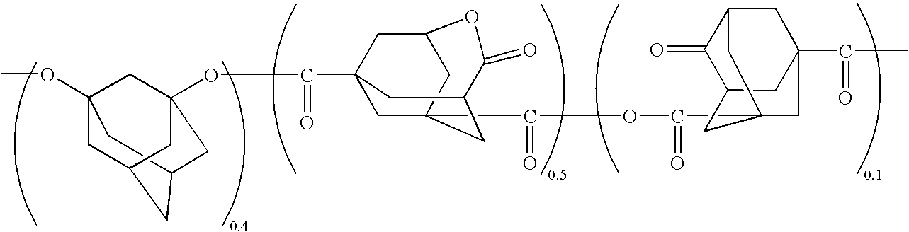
C12CC3(OC)CC(C1)CC(OC(=O)C14CC5(C(=O)OC(=O)C67CC8C(=O)C(CC(C(=O)C)(C6)C8)C7)CC(C(=O)OC(C1)C5)C4)(C3)C2
